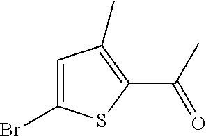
C1=C(Br)SC(C(C)=O)=C1C
